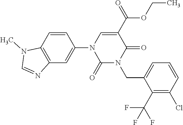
C12=C(C=CC(N3C(=O)N(CC4=CC=CC(Cl)=C4C(F)(F)F)C(=O)C(C(=O)OCC)=C3)=C1)N(C)C=N2
